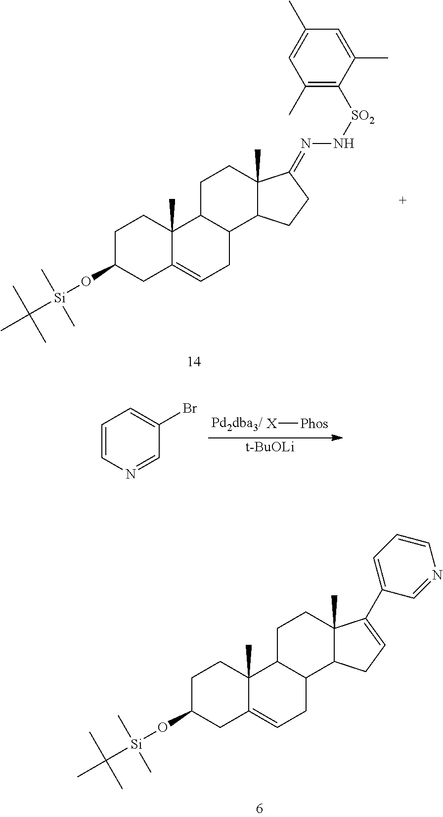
[X][Phos].[t-BuOLi].C1=CN=CC(Br)=C1.C1C(O[Si](C(C)(C)C)(C)C)CC2=CCC3C(C2(C)C1)CCC1(C)C3CC=C1C1=CC=CN=C1.C1C(O[Si](C(C)(C)C)(C)C)CC2=CCC3C(C2(C)C1)CCC1(C)C3CCC1=NN[SO2]C1=C(C)C=C(C)C=C1C
